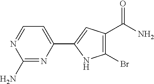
C1(N)=NC(C2=CC(C(=O)N)=C(Br)N2)=CC=N1
